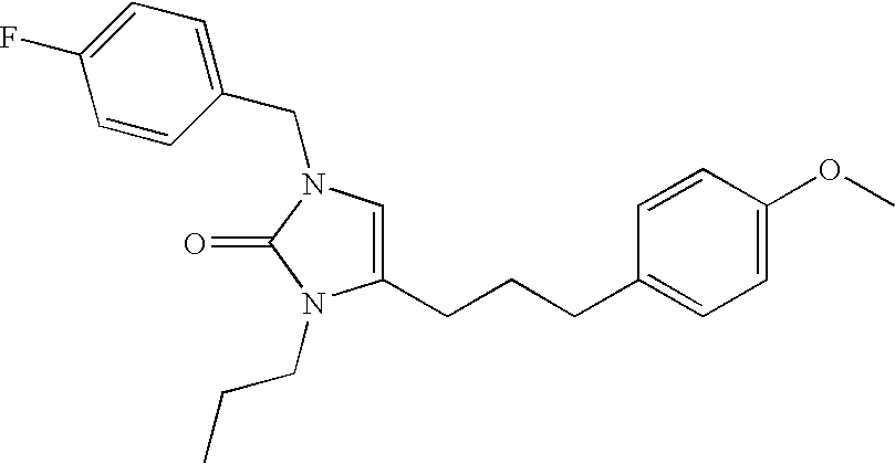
C1=CC(CN2C=C(CCCC3=CC=C(OC)C=C3)N(CCC)C2=O)=CC=C1F
